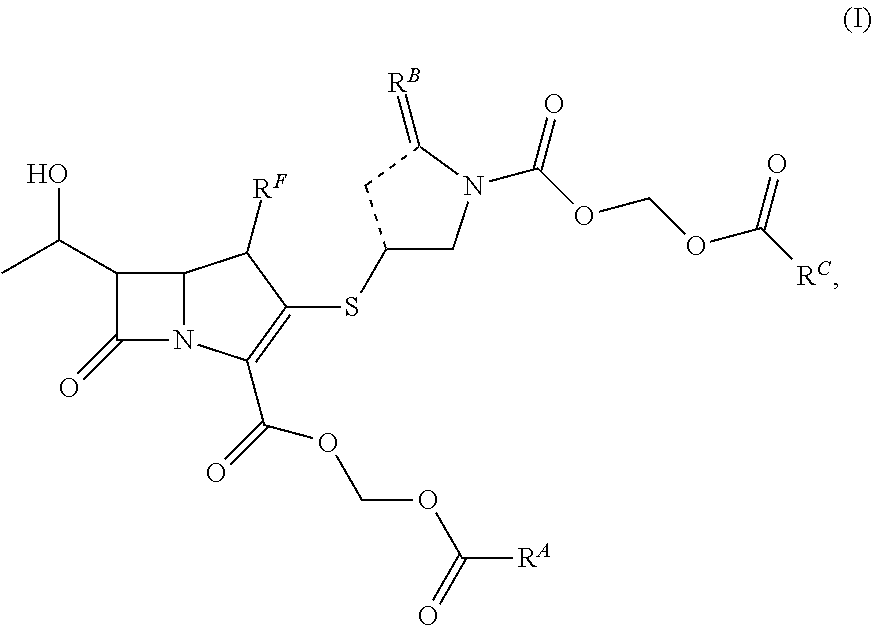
C12N(C(C(OCOC([RA])=O)=O)=C(SC3CN(C(=O)OCOC([RC])=O)C(=[RB])C3)C1[RF])C(=O)C2C(C)O
